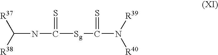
C(NC(=S)[Sg]C(N([R39])[R40])=S)([R38])[R37]
